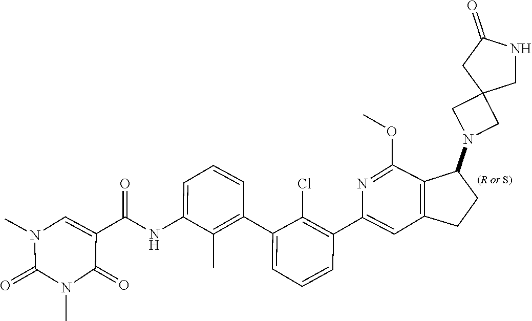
CN1C(=O)N(C)C=C(C(NC2=CC=CC(C3=CC=CC(C4=CC5=C(C(OC)=N4)C(N4CC6(C4)CNC(=O)C6)CC5)=C3Cl)=C2C)=O)C1=O
